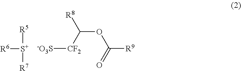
[R6][S+]([R5])[R7].[-O3S][CF2]C(OC([R9])=O)[R8]
